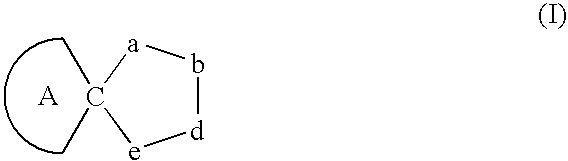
[d]1b[a]C(C)(C)[e]1.[A]
